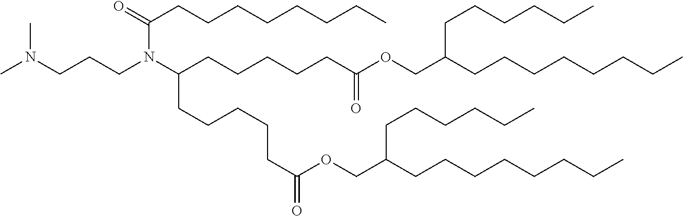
CN(CCCN(C(CCCCCC(OCC(CCCCCCCC)CCCCCC)=O)CCCCCC(OCC(CCCCCCCC)CCCCCC)=O)C(=O)CCCCCCCC)C
